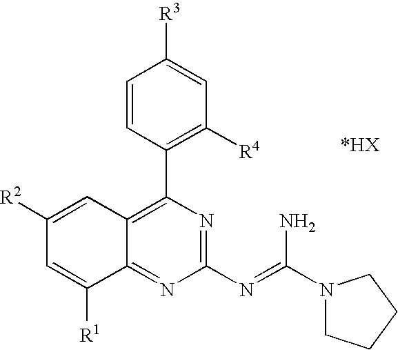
C1=C([R1])C2=NC(N=C(N3CCCC3)N)=NC(C3=C([R4])C=C([R3])C=C3)=C2C=C1[R2]
